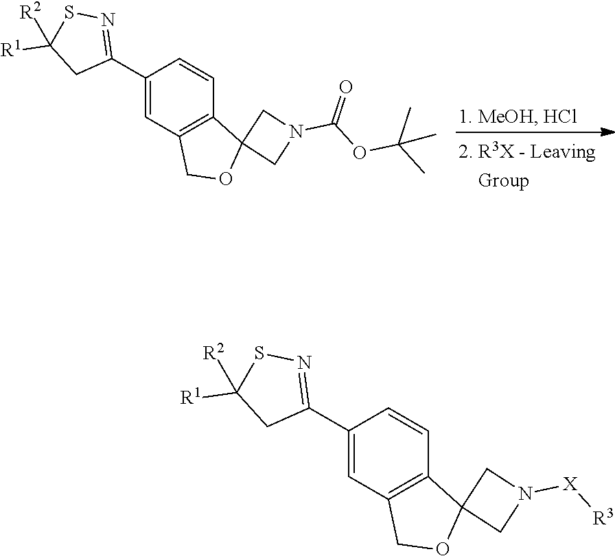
C1(C2=NSC([R1])([R2])C2)=CC2=C(C=C1)C1(OC2)CN(C(OC(C)(C)C)=O)C1.C1(C2=NSC([R1])([R2])C2)=CC2=C(C=C1)C1(OC2)CN([X][R3])C1
